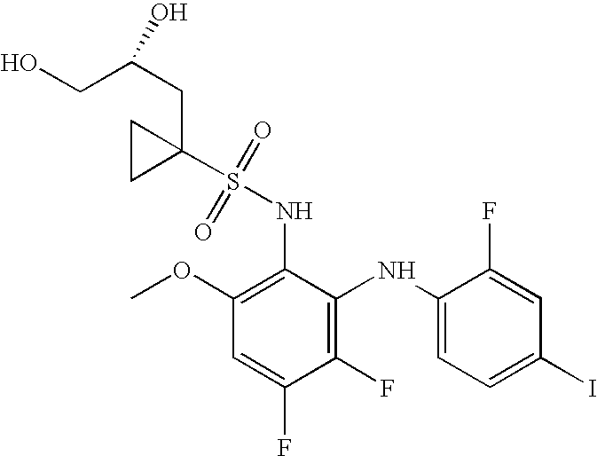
C1(F)=C(NC2=CC=C(I)C=C2F)C(NS(C2(CC(CO)O)CC2)(=O)=O)=C(OC)C=C1F
